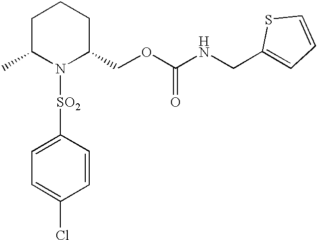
C1([SO2]N2C(COC(NCC3=CC=CS3)=O)CCCC2C)=CC=C(Cl)C=C1
